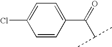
C1=CC(C(=O)C(C)C)=CC=C1Cl
